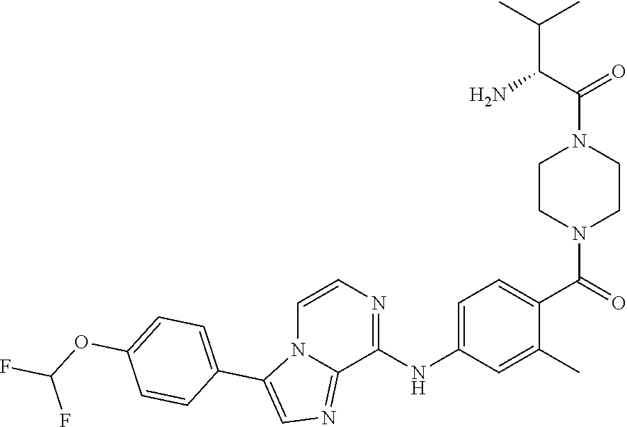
C1CN(C(=O)C2=CC=C(NC3=NC=CN4C3=NC=C4C3=CC=C(OC(F)F)C=C3)C=C2C)CCN1C(C(N)C(C)C)=O
